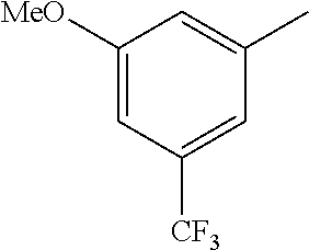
C1([MeO])=CC([CF3])=CC(C)=C1
